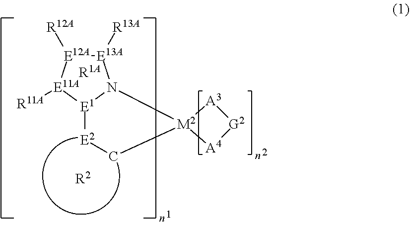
[R2].C1[E2][E1]2[E11A]([R11A])[E12A]([R12A])[E13A]([R13A])N2[M2]12[A4][G2][A3]2.[R1A]
